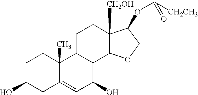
C1C(O)CC2=CC(O)C3C(C2(C)C1)CCC1([CH2OH])C3OCC1OC([CH2CH3])=O
